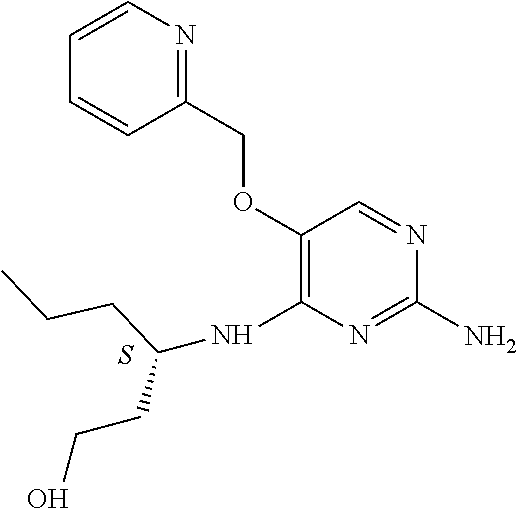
S.C1(N)=NC(NC(CCO)CCC)=C(OCC2=NC=CC=C2)C=N1
